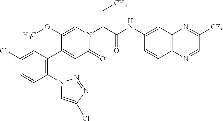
C1(Cl)=CC(C2=CC(=O)N(C(C(NC3=CC4=C(C=C3)N=CC([CF3])=N4)=O)CC)C=C2OC)=C(N2C=C(Cl)N=N2)C=C1
